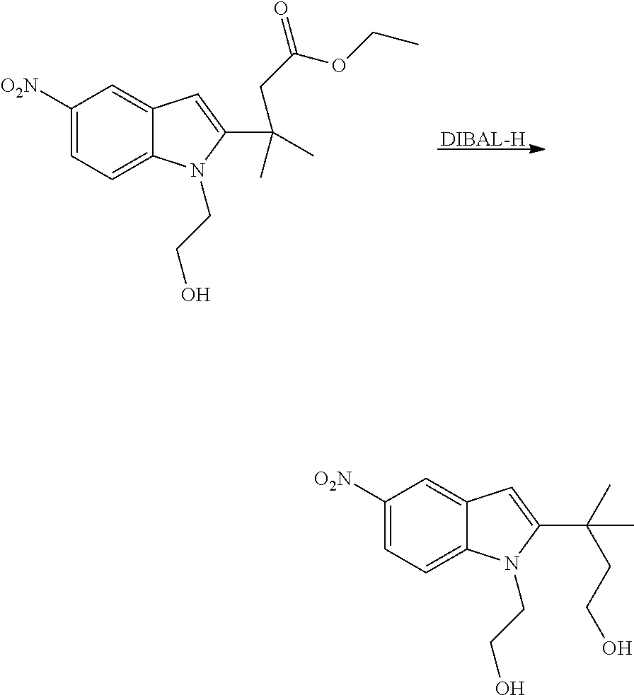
[DIBAL-H].C1([O2N])=CC=C2C(=C1)C=C(C(CC(=O)OCC)(C)C)N2CCO.C1([O2N])=CC=C2C(=C1)C=C(C(C)(C)CCO)N2CCO
